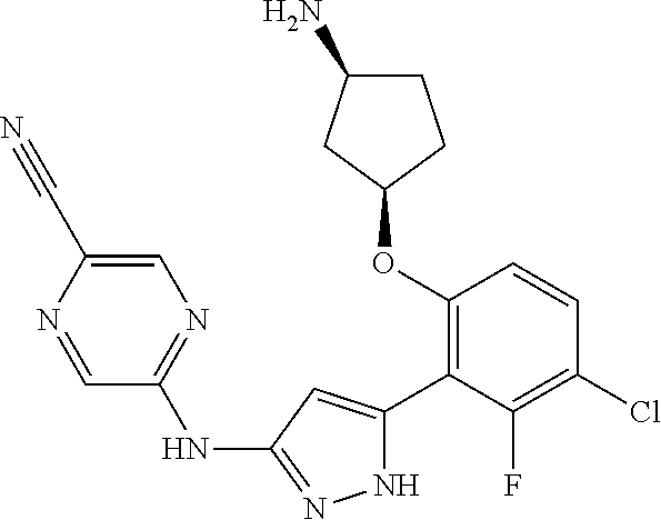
C1(OC2=C(C3=CC(NC4=NC=C(C#N)N=C4)=NN3)C(F)=C(Cl)C=C2)CCC(N)C1
